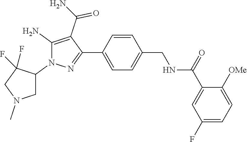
C1=CC(CNC(C2=CC(F)=CC=C2[OMe])=O)=CC=C1C1=NN(C2CN(C)CC2(F)F)C(N)=C1C(N)=O
